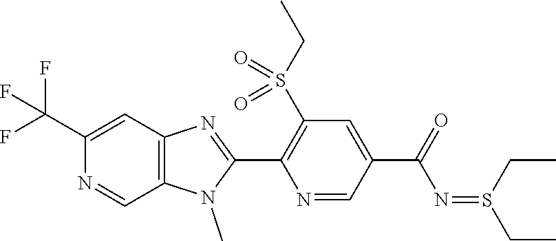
C1(C(F)(F)F)=CC2=C(C=N1)N(C)C(C1=C(S(CC)(=O)=O)C=C(C(N=S(CC)CC)=O)C=N1)=N2
